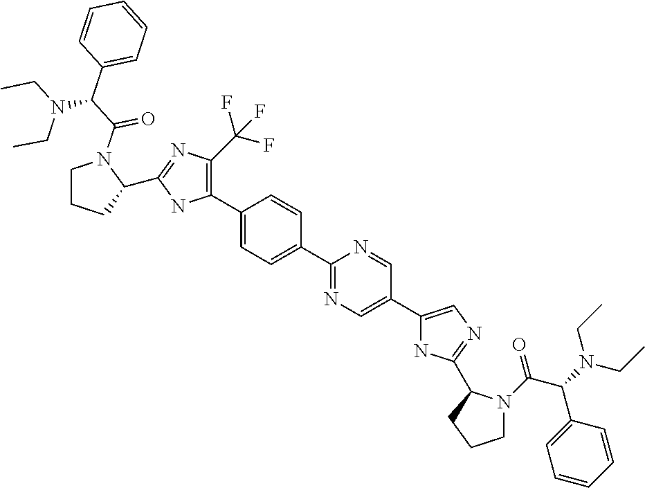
C1(C2=C(C(F)(F)F)N=C(C3CCCN3C(C(C3=CC=CC=C3)N(CC)CC)=O)N2)=CC=C(C2=NC=C(C3=CN=C(C4N(C(C(N(CC)CC)C5=CC=CC=C5)=O)CCC4)N3)C=N2)C=C1
